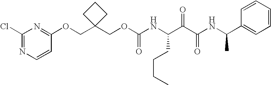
O(CC1(COC(NC(C(C(NC(C2=CC=CC=C2)C)=O)=O)CCCC)=O)CCC1)C1=NC(Cl)=NC=C1
